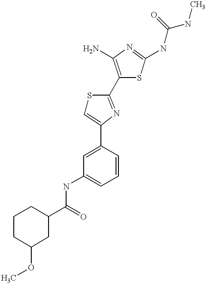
C1(C(=O)NC2=CC=CC(C3=CSC(C4=C(N)N=C(NC(NC)=O)S4)=N3)=C2)CCCC(OC)C1
